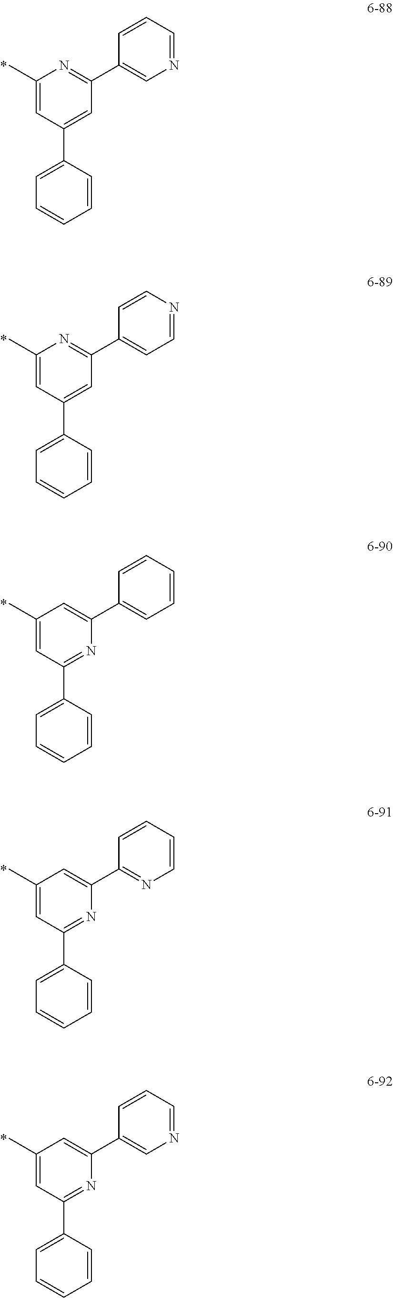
C1(C)=CC(C2=CC=CC=C2)=CC(C2=CN=CC=C2)=N1.C1(C)=CC(C2=CC=CC=C2)=CC(C2=CC=NC=C2)=N1.C1(C)=CC(C2=CC=CC=C2)=NC(C2=CC=CC=C2)=C1.C1(C)=CC(C2=CC=CC=C2)=NC(C2=NC=CC=C2)=C1.C1(C)=CC(C2=CC=CC=C2)=NC(C2=CN=CC=C2)=C1
